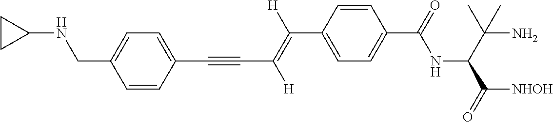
C(C1=CC=C(C(NC(C(N)(C)C)C([NHOH])=O)=O)C=C1)(=C(C#CC1=CC=C(CNC2CC2)C=C1)[H])[H]
